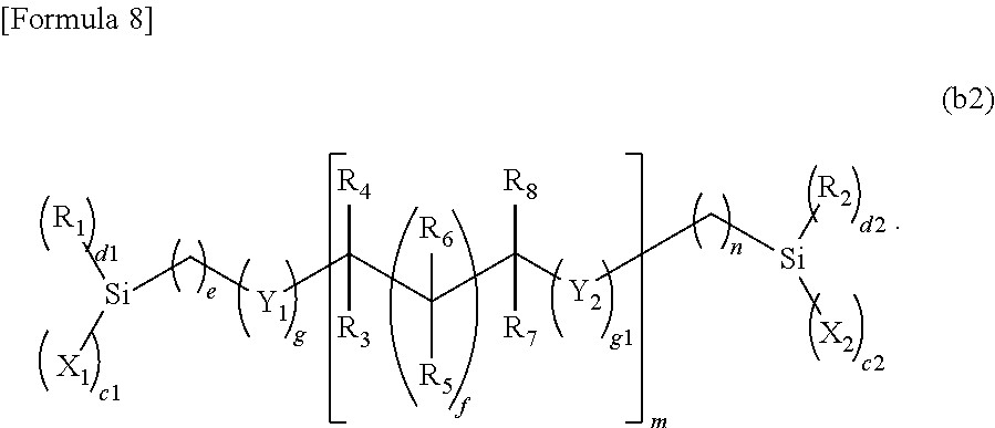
[X1][Si](C[Y1]C(C(C([Y2]C[Si]([R2])[X2])([R8])[R7])([R6])[R5])([R4])[R3])[R1]
